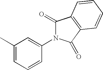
C1(C)=CC=CC(N2C(=O)C3=C(C2=O)C=CC=C3)=C1
